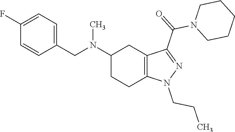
C1(N(CC2=CC=C(F)C=C2)C)CCC2=C(C1)C(C(N1CCCCC1)=O)=NN2CCC
